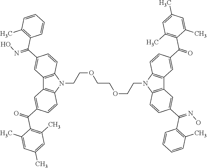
C12=C(N(CCOCCOCCN3C4=C(C5=C3C=CC(C(=O)C3=C(C)C=C(C)C=C3C)=C5)C=C(C(C3=C(C)C=CC=C3)=NO)C=C4)C3=C1C=C(C(=O)C1=C(C)C=C(C)C=C1C)C=C3)C=CC(C(C1=C(C)C=CC=C1)=NO)=C2
